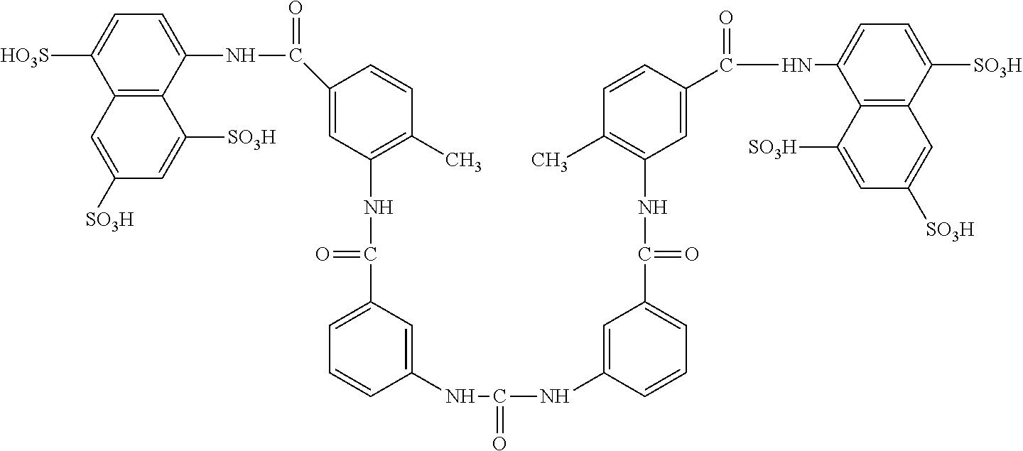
C1=C([HO3S])C2=C(C(NC(=O)C3=CC(NC(=O)C4=CC=CC(NC(NC5=CC(C(=O)NC6=C(C)C=CC(C(NC7=CC=C([SO3H])C8=C7C([SO3H])=CC([SO3H])=C8)=O)=C6)=CC=C5)=O)=C4)=C(C)C=C3)=C1)C([SO3H])=CC([SO3H])=C2
